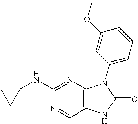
C1(NC2CC2)=NC2=C(C=N1)NC(=O)N2C1=CC=CC(OC)=C1
